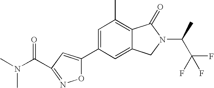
C1=C(C2=CC(C(N(C)C)=O)=NO2)C=C2C(=C1C)C(=O)N(C(C)C(F)(F)F)C2
